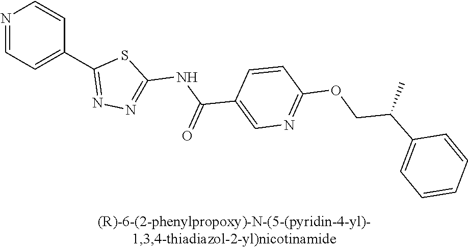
N1=CC=C(C2=NN=C(NC(C3=CN=C(OCC(C4=CC=CC=C4)C)C=C3)=O)S2)C=C1
